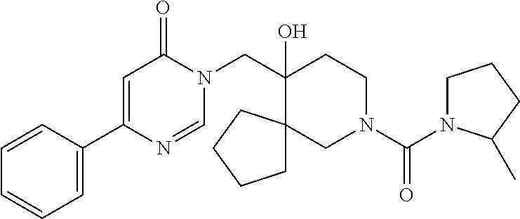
C1=CC(C2=CC(=O)N(CC3(O)CCN(C(=O)N4CCCC4C)CC34CCCC4)C=N2)=CC=C1
